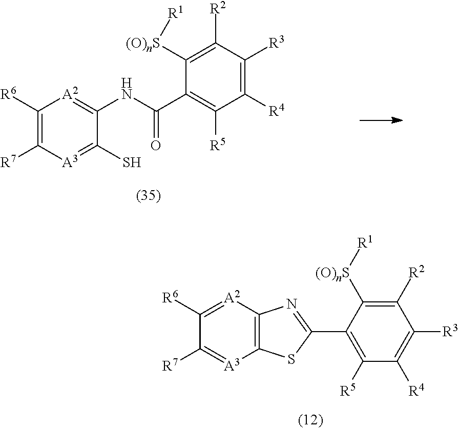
C1(S)=[A3]C([R7])=C([R6])[A2]=C1NC(C1=C([R5])C([R4])=C([R3])C([R2])=C1[(O)nS][R1])=O.C12=C([A2]=C([R6])C([R7])=[A3]1)N=C(C1=C([R5])C([R4])=C([R3])C([R2])=C1[(O)nS][R1])S2
